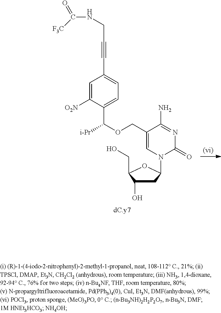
C1C(O)C(CO)OC1N1C=C(COC([i-Pr])C2=CC=C(C#CCNC([F3C])=O)C=C2[O2N])C(N)=NC1=O
